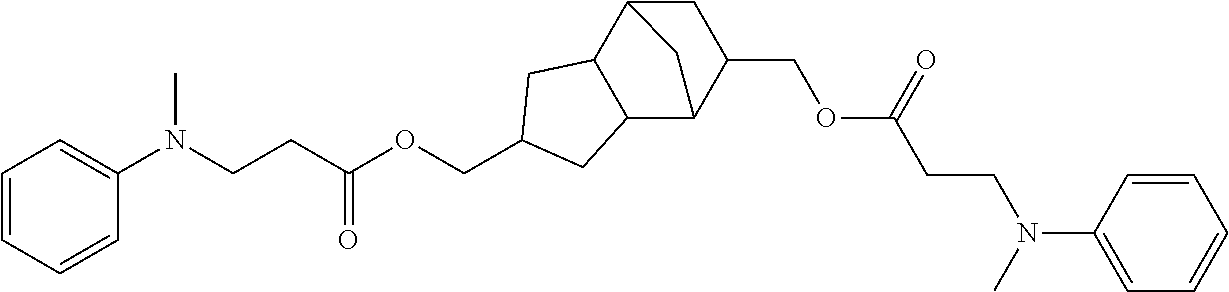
C1C2C3C(C(C1COC(CCN(C1=CC=CC=C1)C)=O)C2)CC(COC(CCN(C1=CC=CC=C1)C)=O)C3
